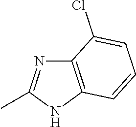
C12=C(NC(C)=N1)C=CC=C2Cl
